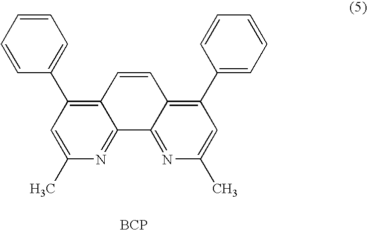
C1=CC=CC=C1C1=C2C(=NC(C)=C1)C1=NC(C)=CC(C3=CC=CC=C3)=C1C=C2.[BCP]
